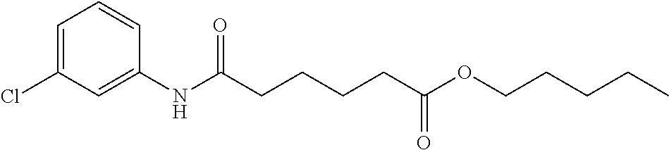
C1(NC(CCCCC(OCCCCC)=O)=O)=CC(Cl)=CC=C1
